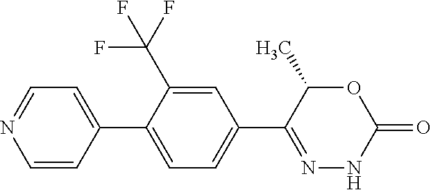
C1=C(C(F)(F)F)C(C2=CC=NC=C2)=CC=C1C1=NNC(=O)OC1C
